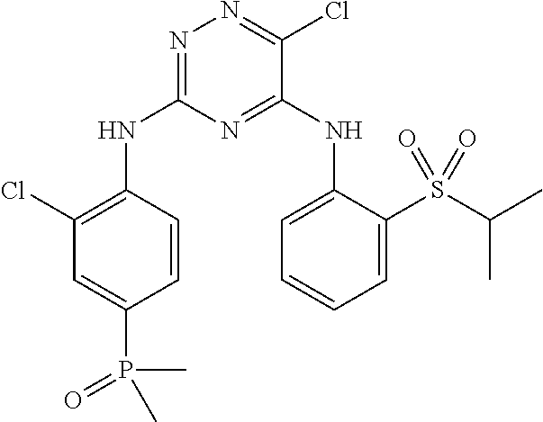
N1=C(NC2=C(Cl)C=C(P(=O)(C)C)C=C2)N=C(NC2=CC=CC=C2S(C(C)C)(=O)=O)C(Cl)=N1
